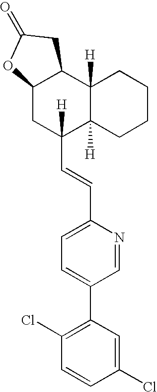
C12CC([H])(C=CC3=CC=C(C4=C(Cl)C=CC(Cl)=C4)C=N3)C3([H])C([H])(C1CC(=O)O2)CCCC3
